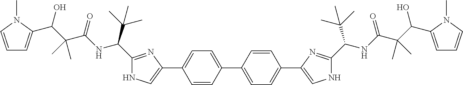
C(C(C(NC(C1=NC(C2=CC=C(C3=CC=C(C4=CNC(C(NC(C(C(O)C5=CC=CN5C)(C)C)=O)C(C)(C)C)=N4)C=C3)C=C2)=CN1)C(C)(C)C)=O)(C)C)(O)C1=CC=CN1C
